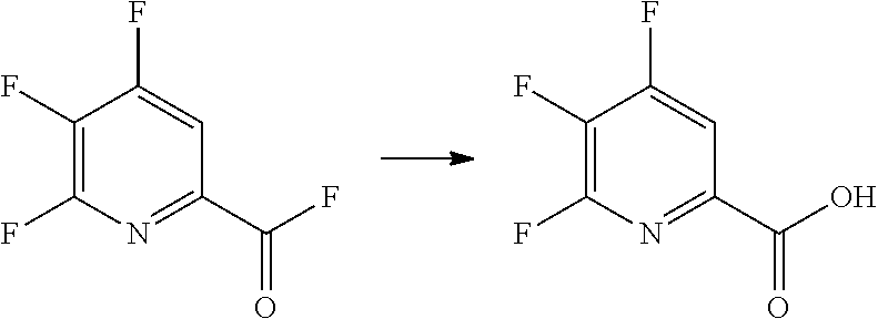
N1=C(C(F)=O)C=C(F)C(F)=C1F.N1=C(C(O)=O)C=C(F)C(F)=C1F
